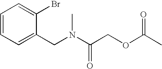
C1=CC=C(CN(C(COC(C)=O)=O)C)C(Br)=C1
